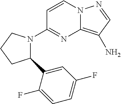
C1=CN2C(=C(N)C=N2)N=C1N1C(C2=CC(F)=CC=C2F)CCC1
